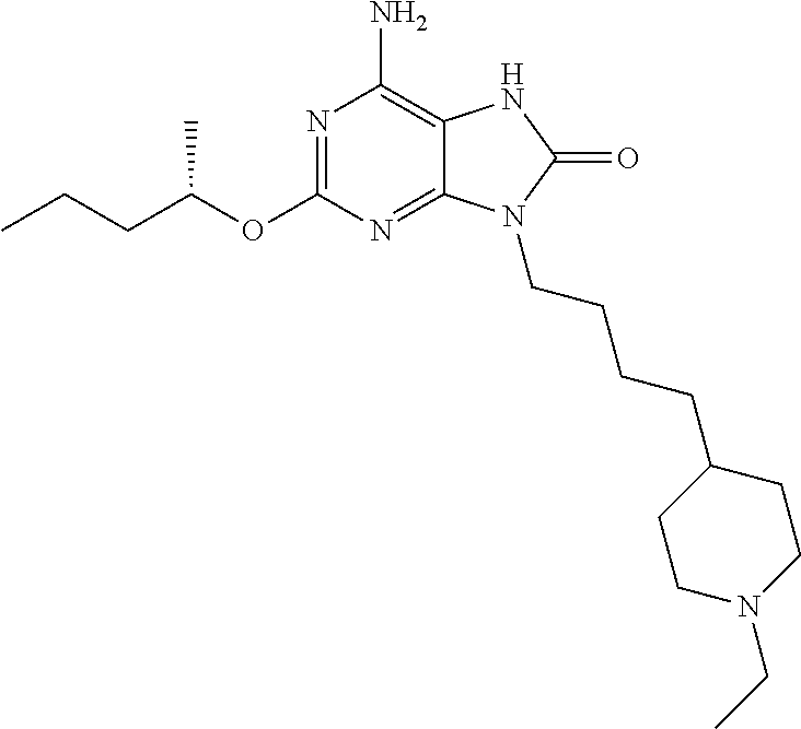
N1=C(OC(CCC)C)N=C2C(=C1N)NC(=O)N2CCCCC1CCN(CC)CC1
